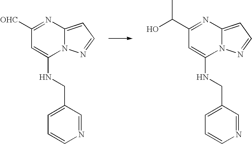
[OHC]C1=NC2=CC=NN2C(NCC2=CC=CN=C2)=C1.C(C1=NC2=CC=NN2C(NCC2=CC=CN=C2)=C1)(O)C
